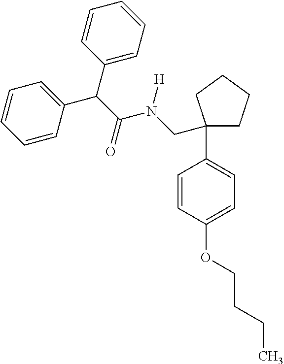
C1=CC(C(C(=O)N(CC2(C3=CC=C(OCCCC)C=C3)CCCC2)[H])C2=CC=CC=C2)=CC=C1
